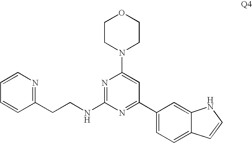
C1=CC(CCNC2=NC(N3CCOCC3)=CC(C3=CC=C4C(=C3)NC=C4)=N2)=NC=C1
